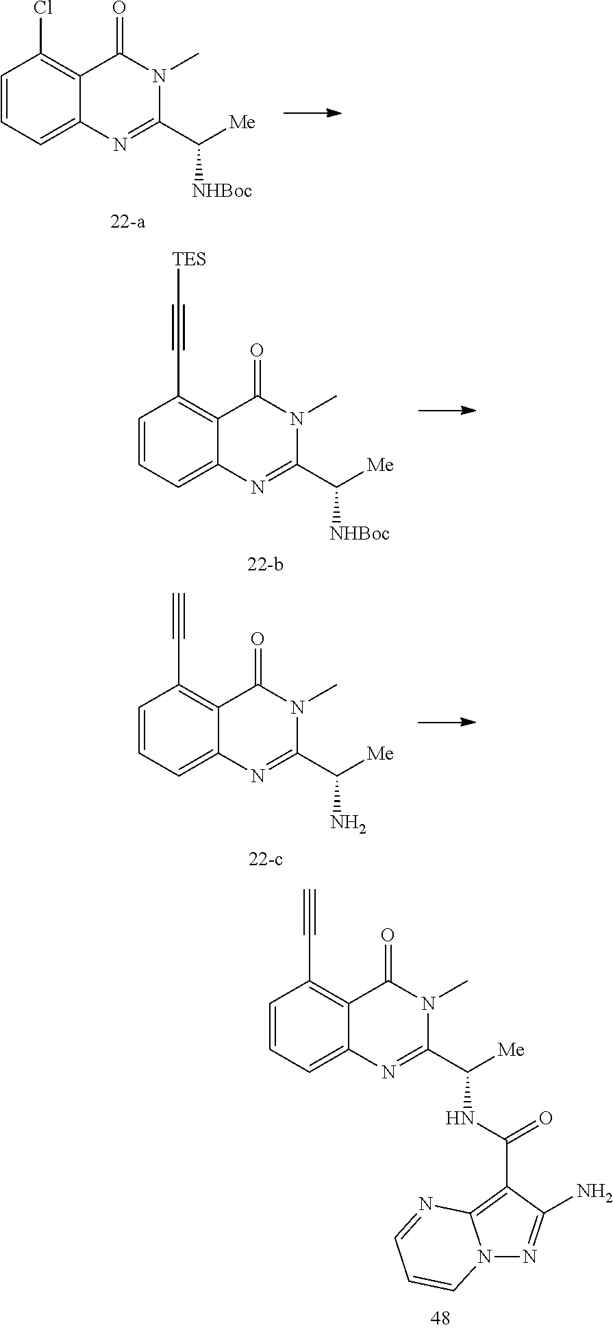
C1=CC(C#C)=C2C(=C1)N=C(C(NC(C1=C3N(N=C1N)C=CC=N3)=O)[Me])N(C)C2=O.C1=CC(Cl)=C2C(=C1)N=C(C([NHBoc])[Me])N(C)C2=O.C1=CC(C#C[TES])=C2C(=C1)N=C(C([NHBoc])[Me])N(C)C2=O.C1=CC(C#C)=C2C(=C1)N=C(C(N)[Me])N(C)C2=O
